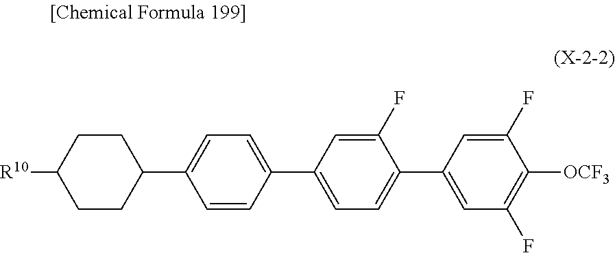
[R10]C1CCC(C2=CC=C(C3=CC=C(C4=CC(F)=C([OCF3])C(F)=C4)C(F)=C3)C=C2)CC1
